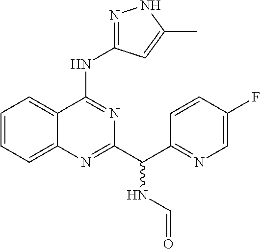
C12=CC=CC=C1N=C(C(C1=NC=C(F)C=C1)NC=O)N=C2NC1=NNC(C)=C1
